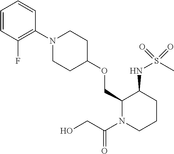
C1(COC2CCN(C3=C(F)C=CC=C3)CC2)N(C(CO)=O)CCCC1NS(C)(=O)=O
